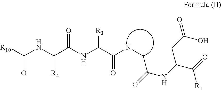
C(NC(C(NCC(NC(C(=O)[R1])CC(=O)O)=O)=O)[R3])(=O)C([R4])NC(=O)[R10]
